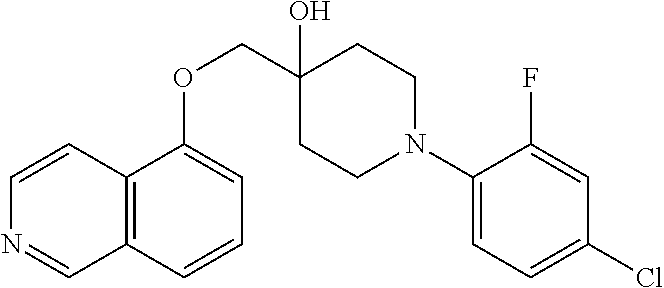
C1(N2CCC(O)(COC3=CC=CC4=C3C=CN=C4)CC2)=CC=C(Cl)C=C1F
